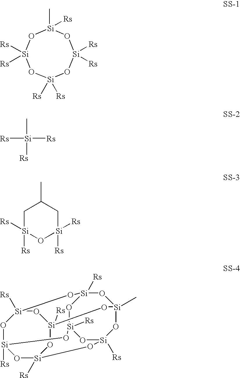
[Si]1(C)([Rs])O[Si]([Rs])([Rs])O[Si]([Rs])([Rs])O[Si]([Rs])([Rs])O1.C[Si]([Rs])([Rs])[Rs].C1[Si]([Rs])([Rs])O[Si]([Rs])([Rs])CC1C.O1[Si]2([Rs])O[Si]3([Rs])O[Si]4([Rs])O[Si]1([Rs])O[Si]1([Rs])O[Si]([Rs])(O[Si]([Rs])(O[Si](C)(O1)O4)O3)O2
